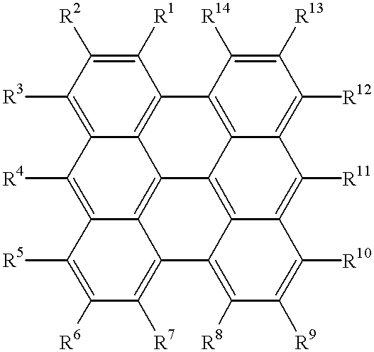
C1([R3])=C2C3=C(C([R1])=C1[R2])C1=C4C5=C6C(=C([R8])C([R9])=C([R10])C6=C([R11])C4=C([R12])C([R13])=C1[R14])C1=C([R7])C([R6])=C([R5])C(=C2[R4])C1=C35
